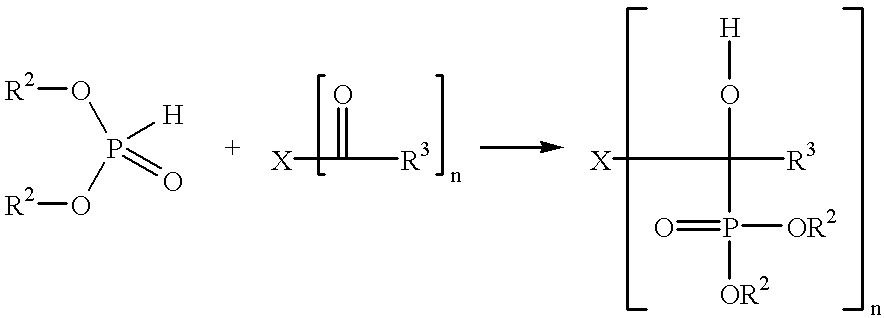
[R2]OP(O[R2])([H])=O.[X]C(=O)[R3].[X]C(O[H])([R3])P([OR2])(=O)[OR2]
